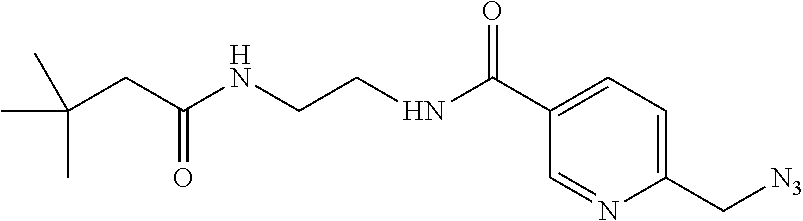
C1(C(NCCNC(CC(C)(C)C)=O)=O)=CC=C(C[N3])N=C1
